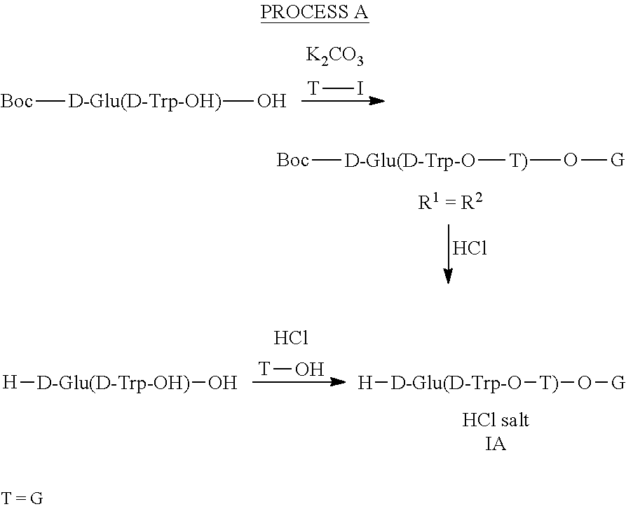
[T]I.[K2CO3].[Boc][D-Glu(D-Trp-OH)]O.[Boc][D-Glu(D-Trp-O][T)]O[G].Cl.[H][D-Glu(D-Trp-OH)]O.[T]O.Cl.[H][D-Glu(D-Trp-O][T)]O[G]
